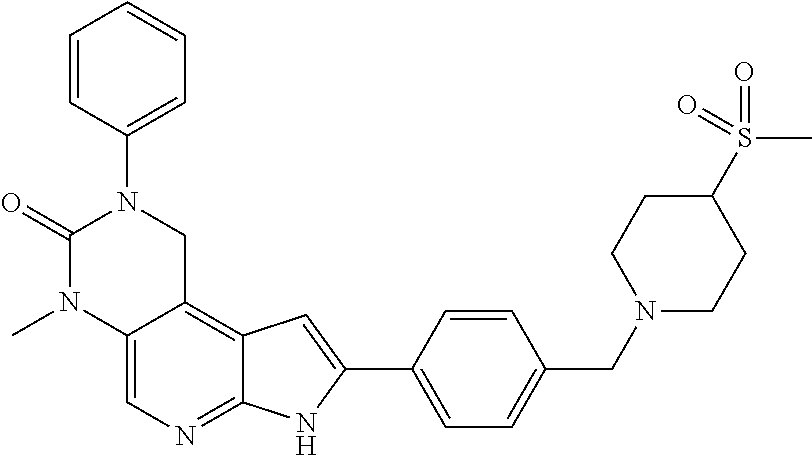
C1=C2C(=C3C(=N1)NC(C1=CC=C(CN4CCC(S(=O)(C)=O)CC4)C=C1)=C3)CN(C1=CC=CC=C1)C(=O)N2C
